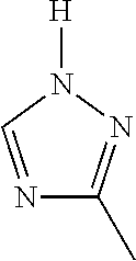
N1=CN([H])N=C1C
